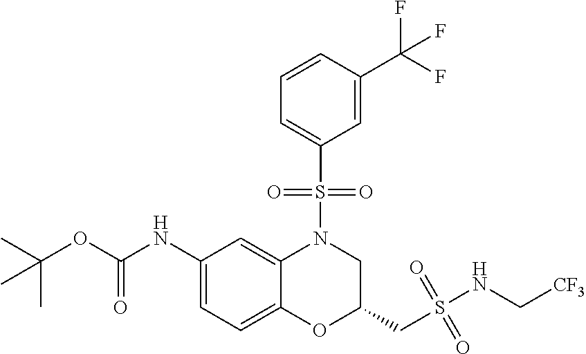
C1(NC(OC(C)(C)C)=O)=CC=C2C(=C1)N(S(C1=CC=CC(C(F)(F)F)=C1)(=O)=O)CC(CS(NC[CF3])(=O)=O)O2
